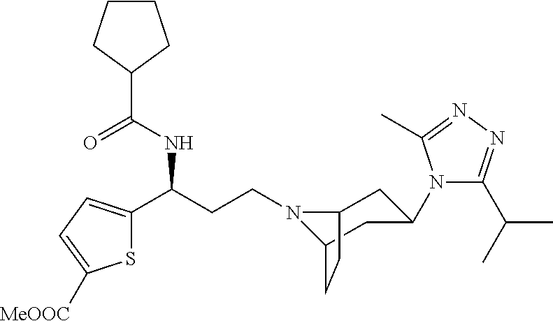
N1(CCC(C2=CC=C([MeOOC])S2)NC(C2CCCC2)=O)C2CC(N3C(C(C)C)=NN=C3C)CC1CC2
